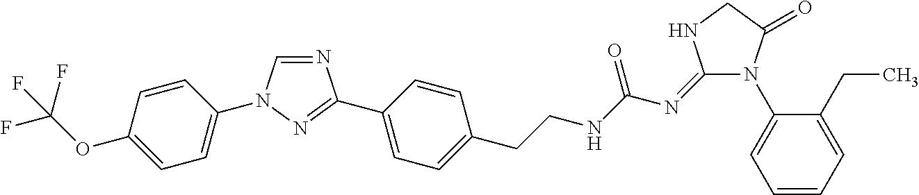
C1=CC(OC(F)(F)F)=CC=C1N1C=NC(C2=CC=C(CCNC(N=C3N(C4=CC=CC=C4CC)C(=O)CN3)=O)C=C2)=N1
